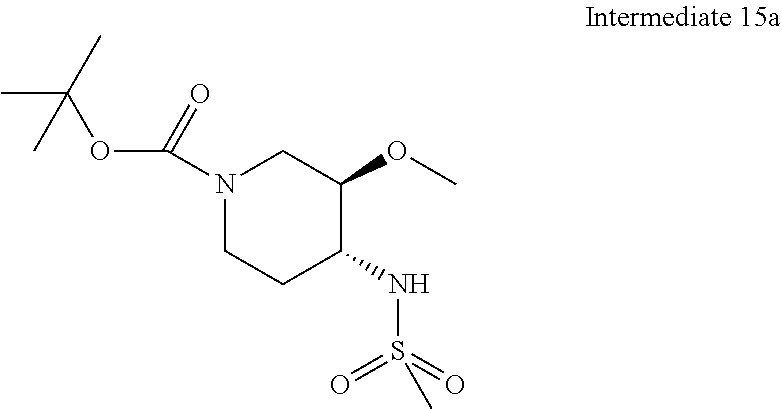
N1(C(OC(C)(C)C)=O)CCC(NS(=O)(=O)C)C(OC)C1
